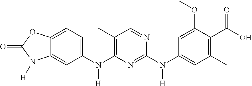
O=C1OC2=CC=C(N(C3=C(C)C=NC(N(C4=CC(C)=C(C(O)=O)C(OC)=C4)[H])=N3)[H])C=C2N1[H]
